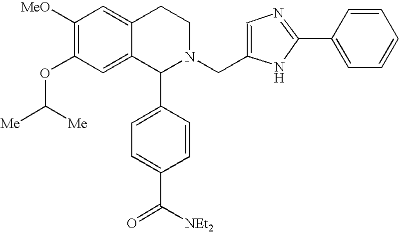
C1([MeO])=C(OC([Me])[Me])C=C2C(=C1)CCN(CC1=CN=C(C3=CC=CC=C3)N1)C2C1=CC=C(C([NEt2])=O)C=C1
